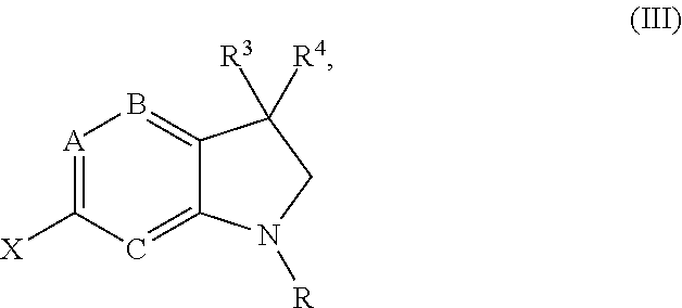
[A]1=C([X])C=C2C(=B1)C([R3])([R4])CN2[R]
